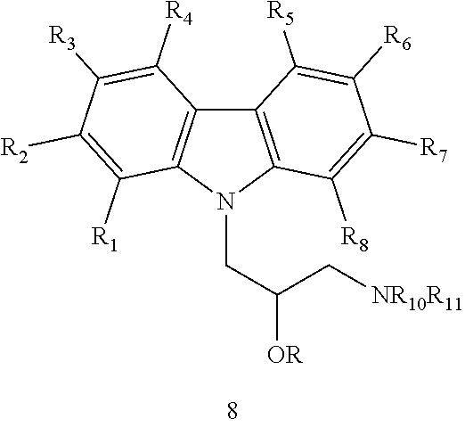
C12=C(N(CC(C[NR10R11])[OR])C3=C1C([R4])=C([R3])C([R2])=C3[R1])C([R8])=C([R7])C([R6])=C2[R5]
